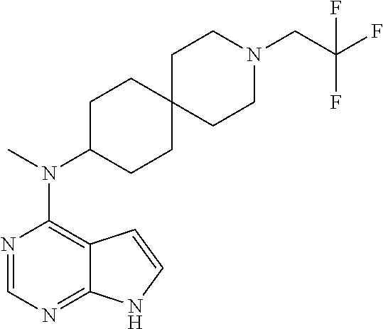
N1=CN=C2C(=C1N(C)C1CCC3(CC1)CCN(CC(F)(F)F)CC3)C=CN2
